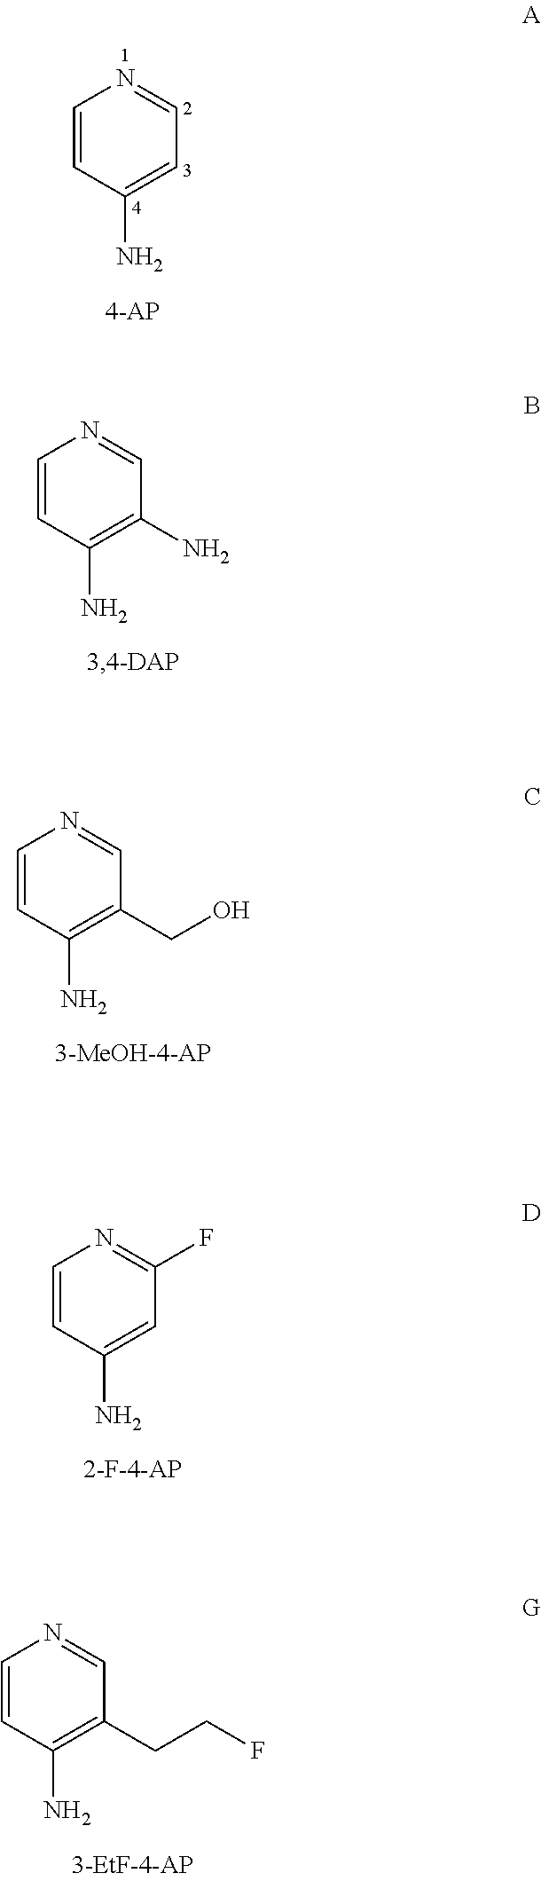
C1=CC(N)=CC=N1.C1=CC(N)=C(N)C=N1.C1=CC(N)=C(CO)C=N1.C1=CC(N)=CC(F)=N1.C1=CC(N)=C(CCF)C=N1
